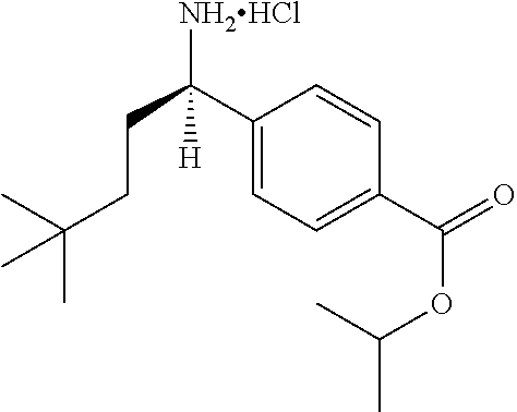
CC(CCC([NH2HCl])(C1=CC=C(C(=O)OC(C)C)C=C1)[H])(C)C
